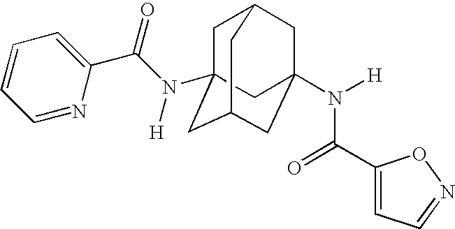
C1C2(N(C(C3=CC=CC=N3)=O)[H])CC3CC(N([H])C(C4=CC=NO4)=O)(CC1C3)C2
